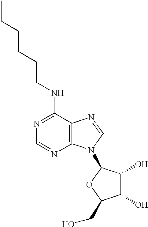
C1(NCCCCCC)=NC=NC2=C1N=CN2C1C(O)C(O)C(CO)O1
